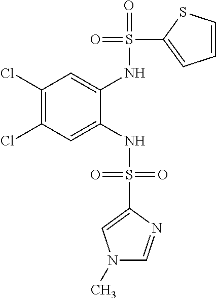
C1(Cl)=C(Cl)C=C(NS(=O)(=O)C2=CN(C)C=N2)C(NS(=O)(C2=CC=CS2)=O)=C1
